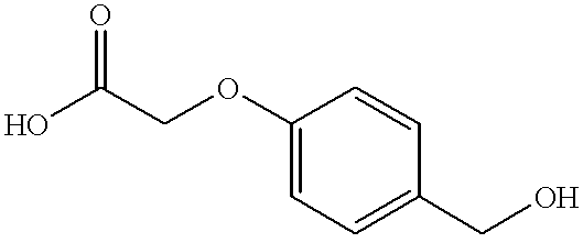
OC(COC1=CC=C(CO)C=C1)=O
